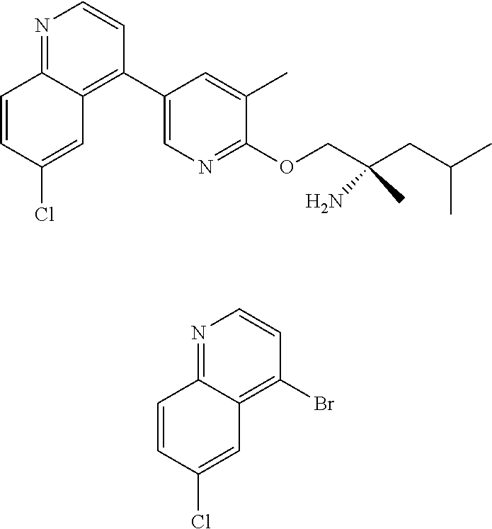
C12=C(C3=CN=C(OCC(CC(C)C)(C)N)C(C)=C3)C=CN=C1C=CC(Cl)=C2.C12=C(Br)C=CN=C1C=CC(Cl)=C2
